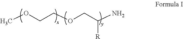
COCCOCC(N)[R]
